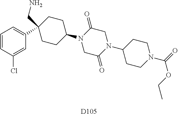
C1CC(N2CC(=O)N(C3CCN(C(=O)OCC)CC3)CC2=O)CCC1(CN)C1=CC=CC(Cl)=C1.[D105]
